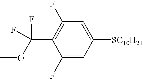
C1(F)=CC([SC10H21])=CC(F)=C1C(OC)(F)F
